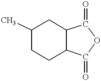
C1(C)CCC2C(C1)C(=O)OC2=O
